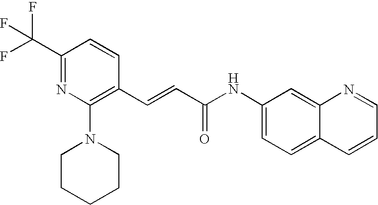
C(=CC(=O)NC1=CC=C2C(=C1)N=CC=C2)C1=C(N2CCCCC2)N=C(C(F)(F)F)C=C1
